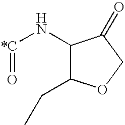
O=[*C]NC1C(CC)OCC1=O
